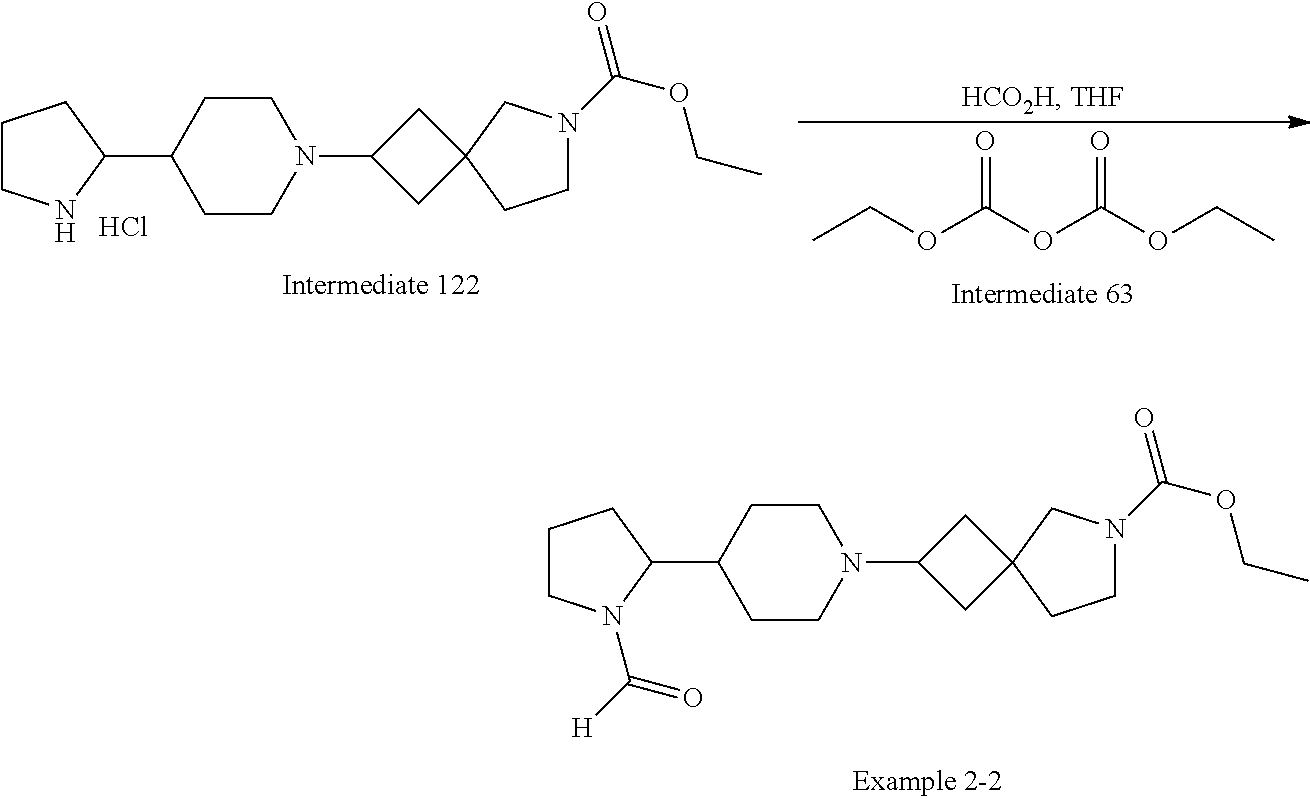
C1CN(C(=O)[H])C(C2CCN(C3CC4(C3)CCN(C(=O)OCC)C4)CC2)C1.C1CNC(C2CCN(C3CC4(C3)CCN(C(=O)OCC)C4)CC2)C1.Cl.CCOC(OC(OCC)=O)=O
